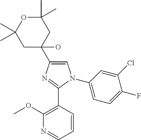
C1(C2(O)CC(C)(C)OC(C)(C)C2)=CN(C2=CC=C(F)C(Cl)=C2)C(C2=C(OC)N=CC=C2)=N1
